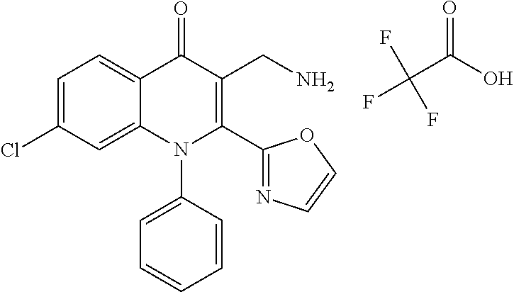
C1=C(Cl)C=C2C(=C1)C(=O)C(CN)=C(C1=NC=CO1)N2C1=CC=CC=C1.C(C(O)=O)(F)(F)F
